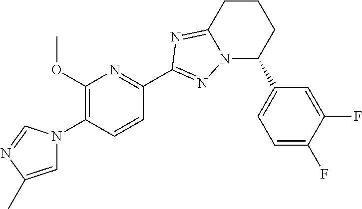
C1=C(C)N=CN1C1=C(OC)N=C(C2=NN3C(C4=CC=C(F)C(F)=C4)CCCC3=N2)C=C1
